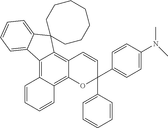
C12=C3C(=C4C(=C1C1(C5=CC=CC=C25)CCCCCCC1)C=CC(C1=CC=CC=C1)(C1=CC=C(N(C)C)C=C1)O4)C=CC=C3
